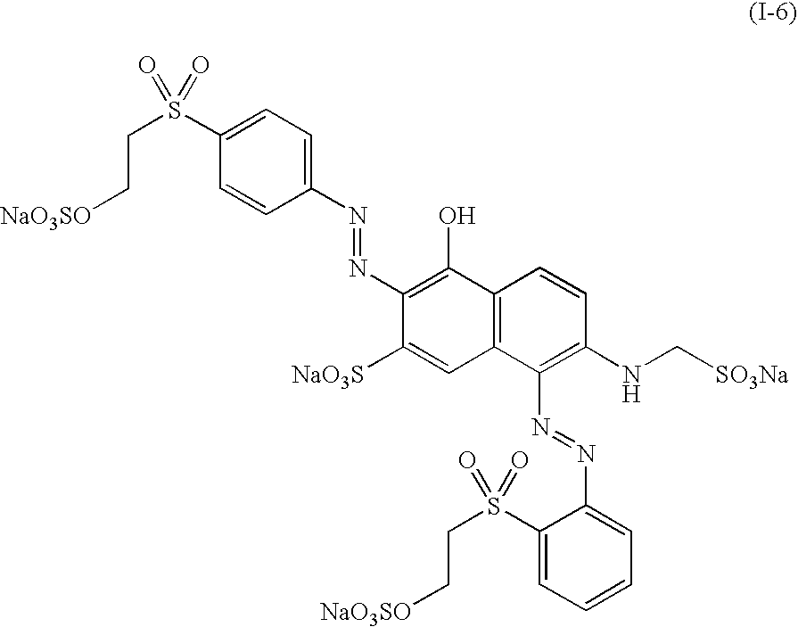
C([NaO3SO])CS(=O)(=O)C1=CC=C(N=NC2=C(O)C3=C(C=C2[NaO3S])C(N=NC2=CC=CC=C2S(CC[NaO3SO])(=O)=O)=C(NC[SO3Na])C=C3)C=C1
